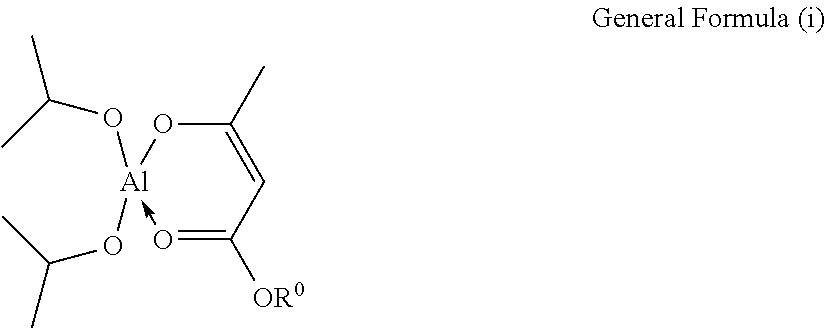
O([Al]1(OC(C)C)-O=C([OR0])C=C(C)O1)C(C)C
